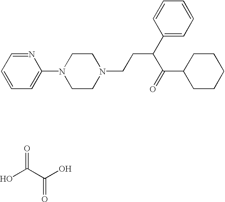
N1=CC=CC=C1N1CCN(CCC(C(=O)C2CCCCC2)C2=CC=CC=C2)CC1.OC(C(O)=O)=O
